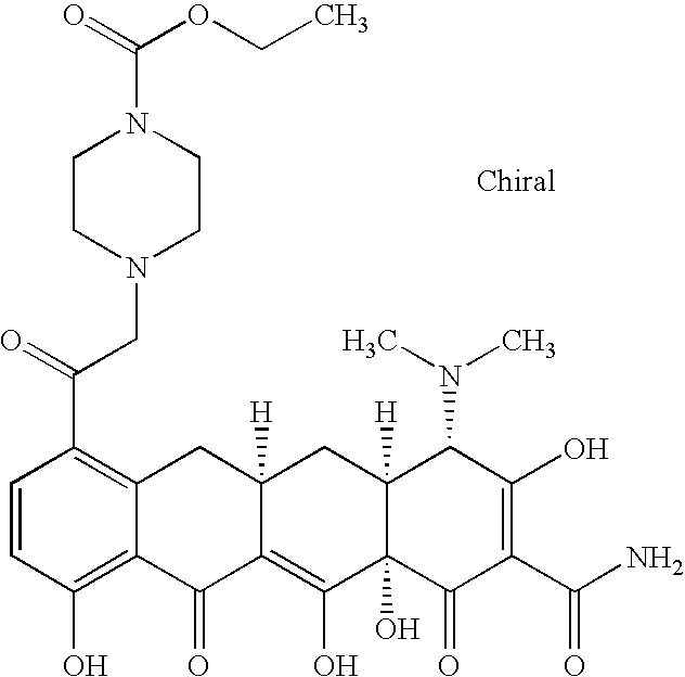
C1=CC(O)=C2C(=C1C(=O)CN1CCN(C(=O)OCC)CC1)CC1([H])C(=C(O)C3(O)C([H])(C1)C(N(C)C)C(O)=C(C(N)=O)C3=O)C2=O
